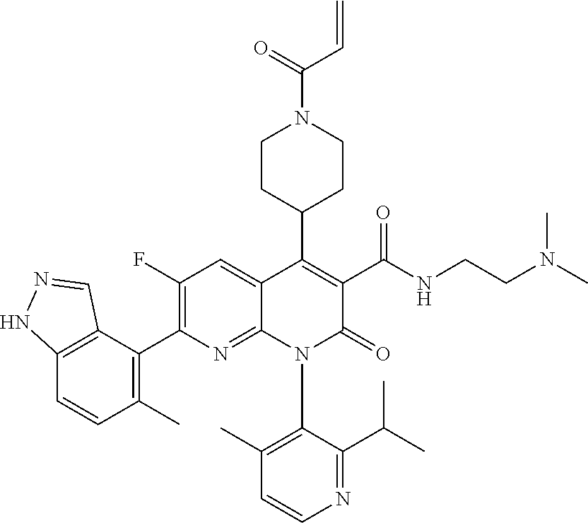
C1(F)=C(C2=C(C)C=CC3=C2C=NN3)N=C2C(=C1)C(C1CCN(C(=O)C=C)CC1)=C(C(NCCN(C)C)=O)C(=O)N2C1=C(C)C=CN=C1C(C)C
